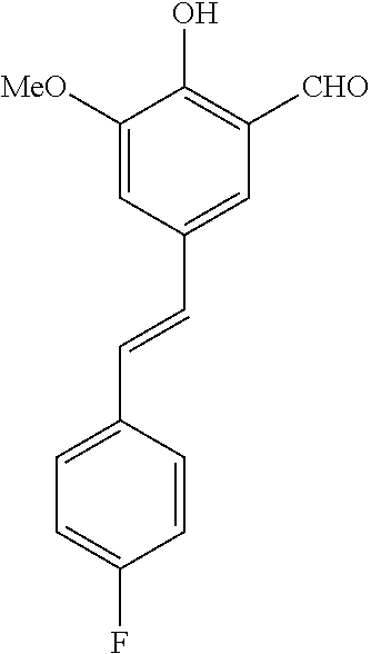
C1=C([MeO])C(O)=C([CHO])C=C1C=CC1=CC=C(F)C=C1
